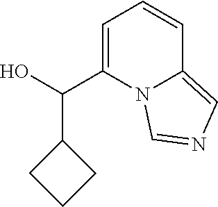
C1=C(C(O)C2CCC2)N2C(=CN=C2)C=C1
